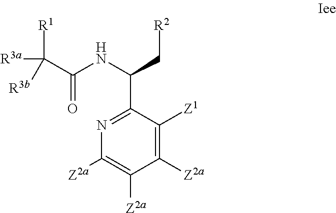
N1=C(C(NC(C([R3a])([R1])[R3b])=O)C[R2])C([Z1])=C([Z2a])C([Z2a])=C1[Z2a]
